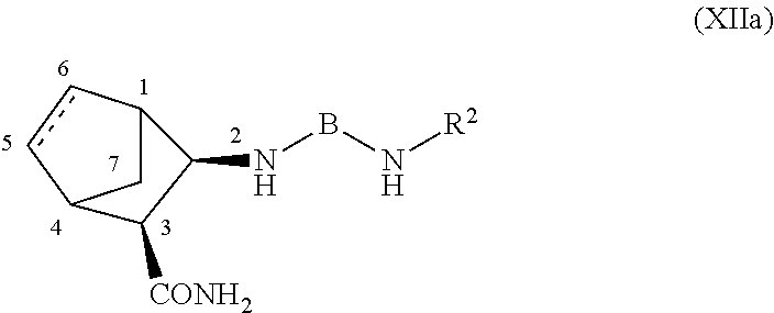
C1C2ccC1C([CONH2])C2NBN[R2]
